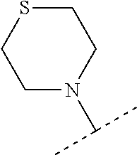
S1CCN(C(C)C)CC1
